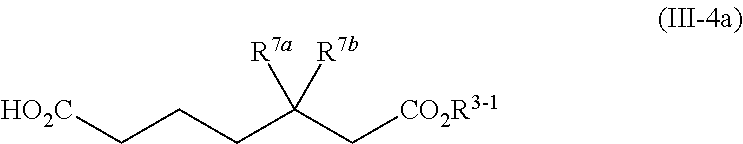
C(CCC(C[CO2R3-1])([R7a])[R7b])[HO2C]
